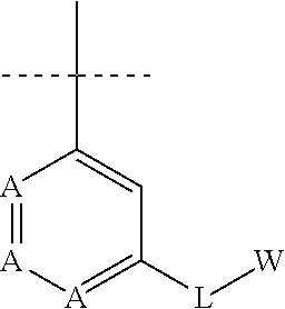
[A]1=[A][A]=C([L][W])C=C1C(C)(C)C
